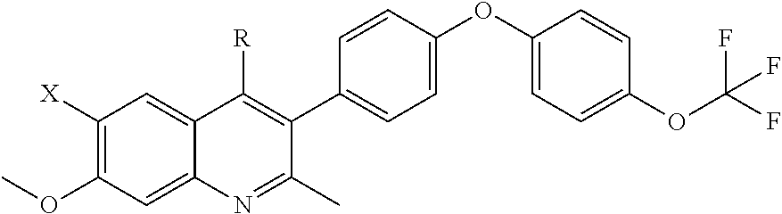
C1([X])=C(OC)C=C2C(=C1)C([R])=C(C1=CC=C(OC3=CC=C(OC(F)(F)F)C=C3)C=C1)C(C)=N2
